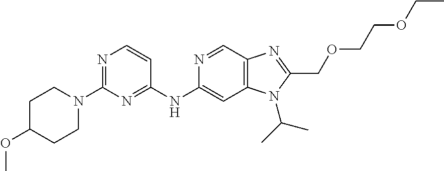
C1C(OC)CCN(C2=NC=CC(NC3=CC4=C(C=N3)N=C(COCCOCC)N4C(C)C)=N2)C1
